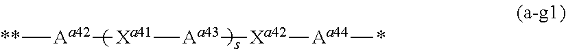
[**][Aa42][Xa41][Aa43][Xa42][Aa44]*
